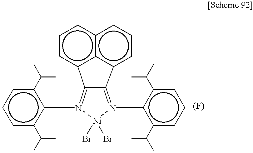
c1cc2c3c(c1)cccc3C1=N(c3c(C(C)C)cccc3C(C)C)[Ni](Br)(Br)N(c3c(C(C)C)cccc3C(C)C)=C21
